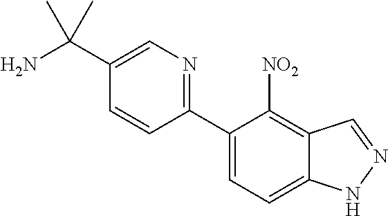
C1=C(C(N)(C)C)C=CC(C2=CC=C3C(=C2[NO2])C=NN3)=N1
